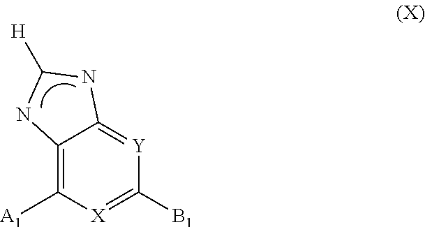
C12=C([A1])[X]=C([B1])[Y]=C1NC([H])N2
